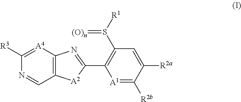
C1([R3])=[A4]C2=C(C=N1)[A2]C(C1=C(S(=[(O)n])[R1])C=C([R2a])C([R2b])=[A1]1)=N2
